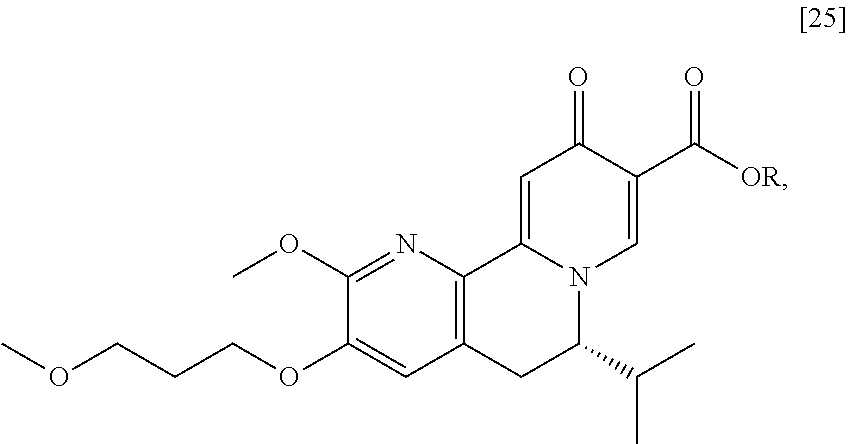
C1(OC)=NC2=C(C=C1OCCCOC)CC(C(C)C)N1C2=CC(=O)C(C([OR])=O)=C1
